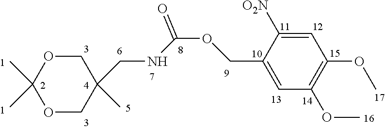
O1CC(C)(CNC(OCC2=CC(OC)=C(OC)C=C2[O2N])=O)COC1(C)C
